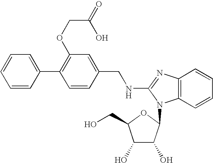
C1=C(C2=C(OCC(=O)O)C=C(CNC3=NC4=C(N3C3C(O)C(O)C(CO)O3)C=CC=C4)C=C2)C=CC=C1
